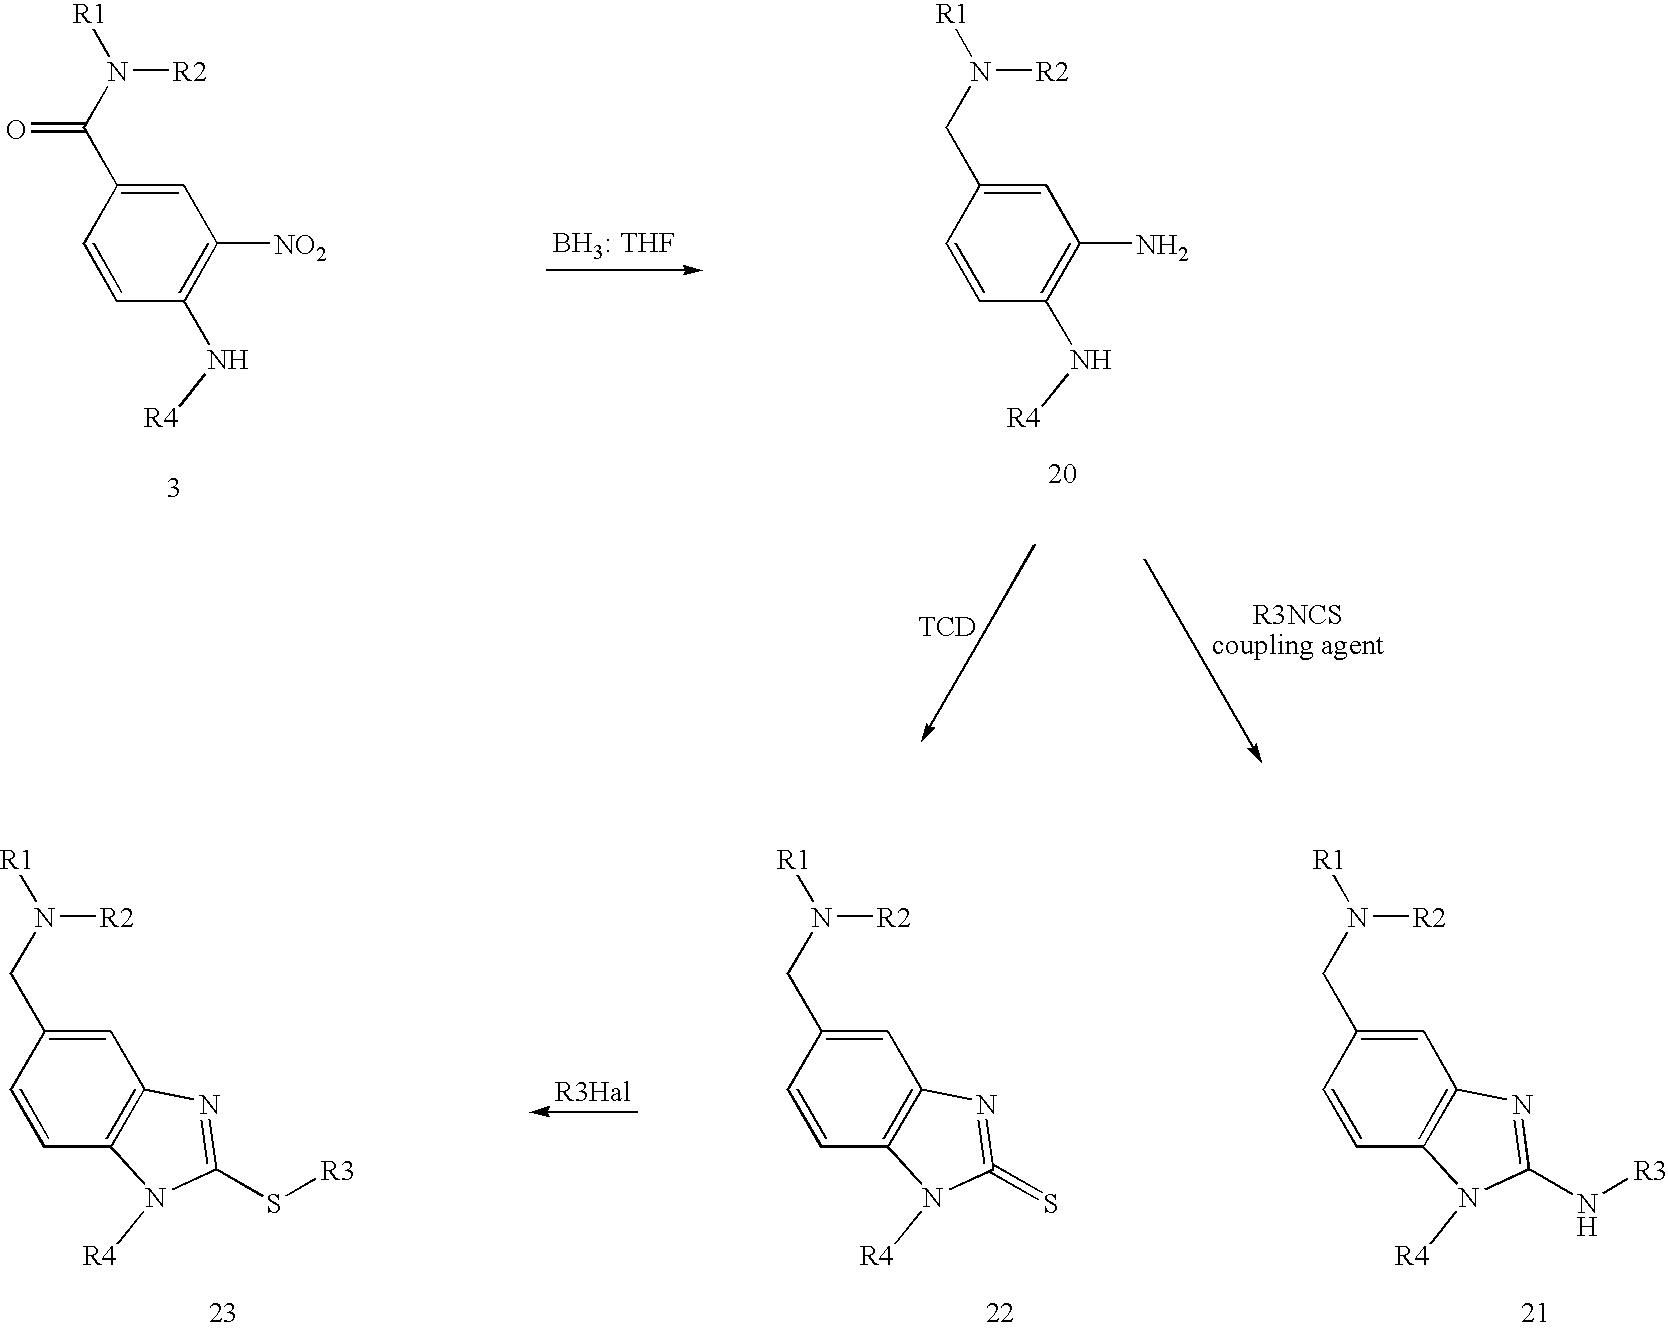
C1=CC(N[R4])=C([NO2])C=C1C(N([R1])[R2])=O.C1=CC(N[R4])=C(N)C=C1CN([R1])[R2].[TCD].C1=CC2=C(C=C1CN([R1])[R2])N=C(N[R3])N2[R4].C1=CC2=C(C=C1CN([R1])[R2])N=C(=S)N2[R4].C1=CC2=C(C=C1CN([R1])[R2])N=C(S[R3])N2[R4]
